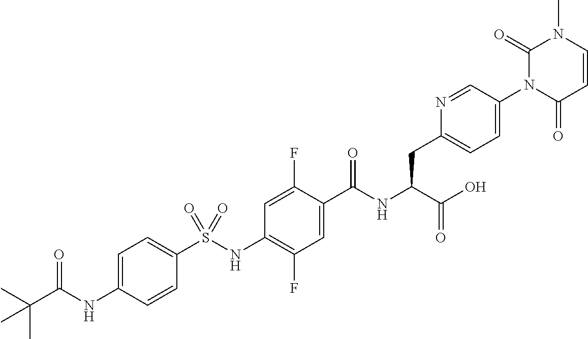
C1=CC(NC(C(C)(C)C)=O)=CC=C1S(NC1=C(F)C=C(C(NC(C(O)=O)CC2=CC=C(N3C(=O)C=CN(C)C3=O)C=N2)=O)C(F)=C1)(=O)=O
